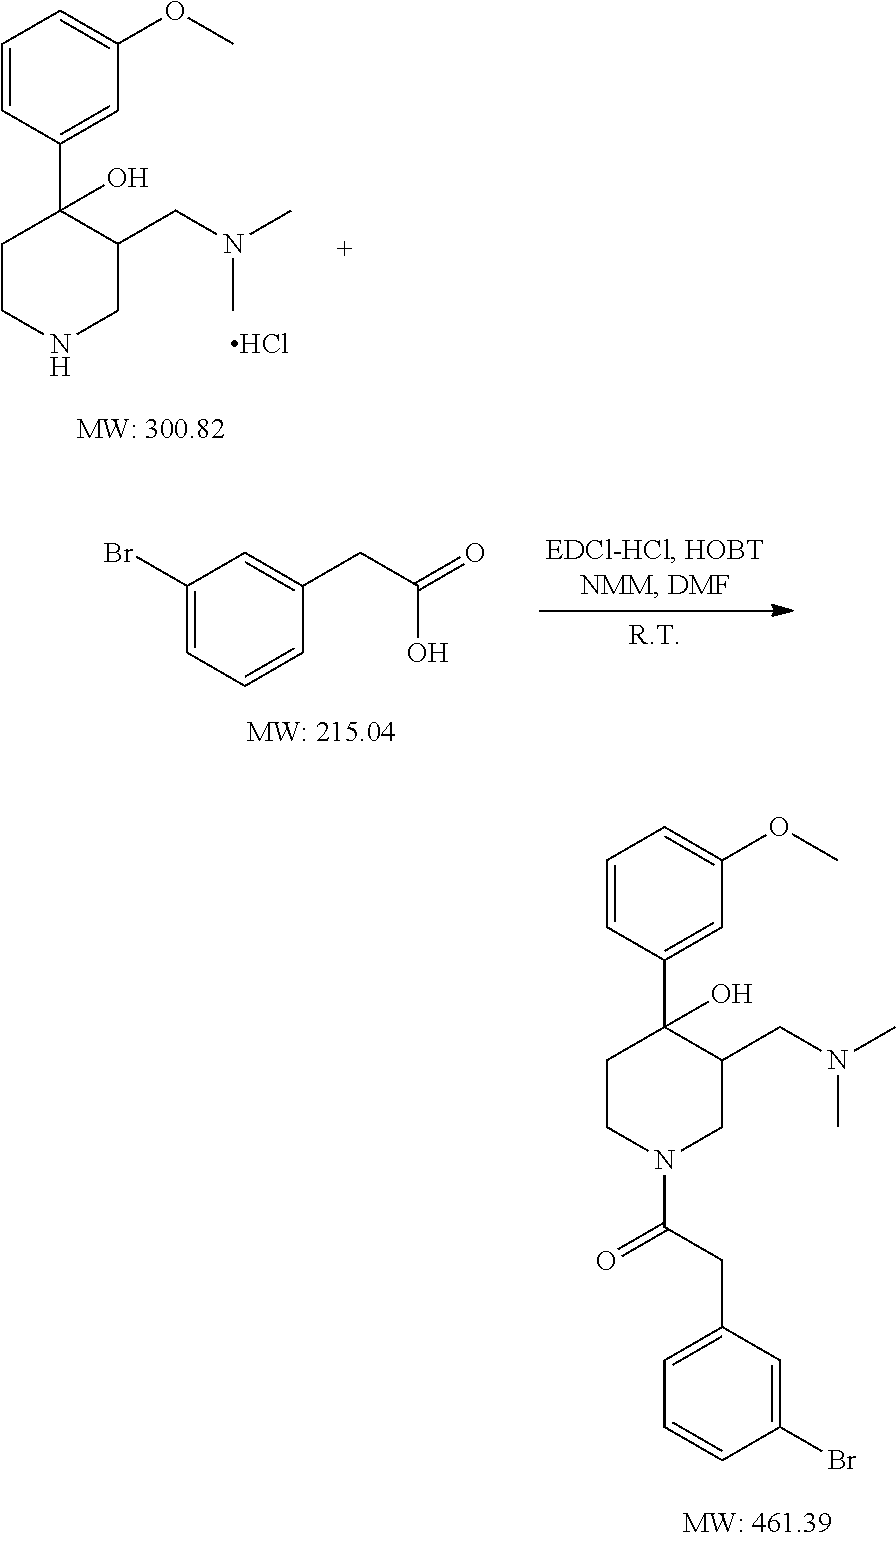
C1(CC(O)=O)=CC(Br)=CC=C1.C1=CC(C2(O)CCNCC2CN(C)C)=CC(OC)=C1.Cl.C1=CC(C2(O)CCN(C(CC3=CC=CC(Br)=C3)=O)CC2CN(C)C)=CC(OC)=C1
